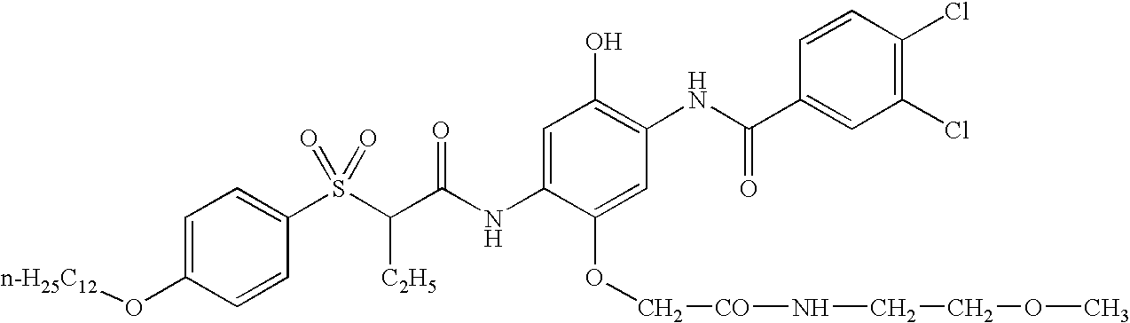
C1=CC(S(C(C(NC2=CC(O)=C(NC(C3=CC(Cl)=C(Cl)C=C3)=O)C=C2OC[CO]NCCOC)=O)[C2H5])(=O)=O)=CC=C1O[n-H25C12]
